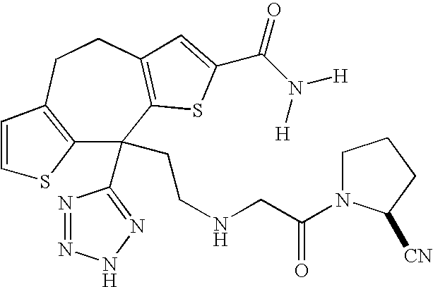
C12=C(CCC3=C(C1(C1=NNN=N1)CCNCC(=O)N1CCCC1[CN])SC(C(N([H])[H])=O)=C3)C=CS2
